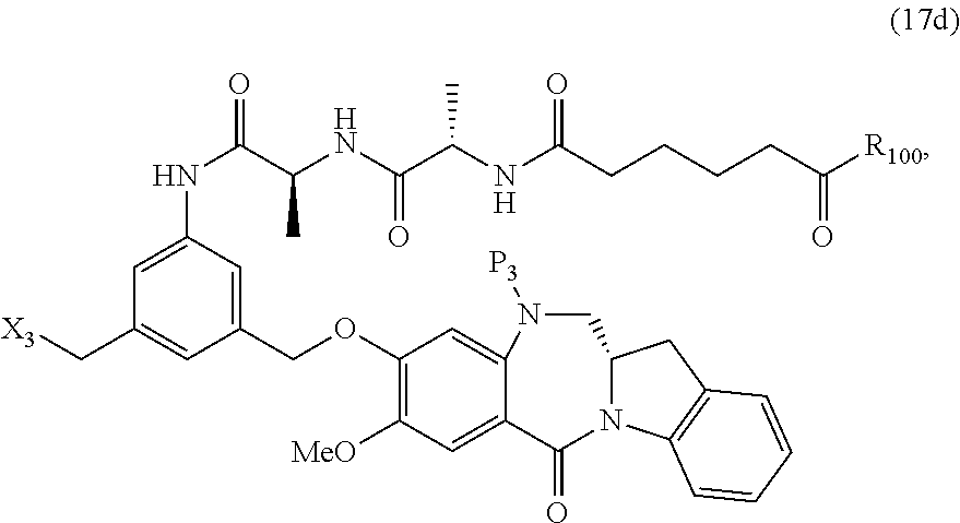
C1(COC2=C([MeO])C=C3C(=C2)N([P3])CC2N(C3=O)C3=C(C2)C=CC=C3)=CC(NC(C(NC(C(NC(CCCCC([R100])=O)=O)C)=O)C)=O)=CC(C[X3])=C1
